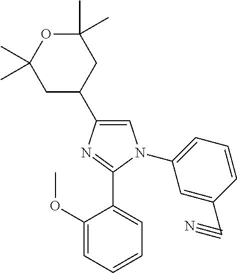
C1=C(C2CC(C)(C)OC(C)(C)C2)N=C(C2=CC=CC=C2OC)N1C1=CC=CC(C#N)=C1
